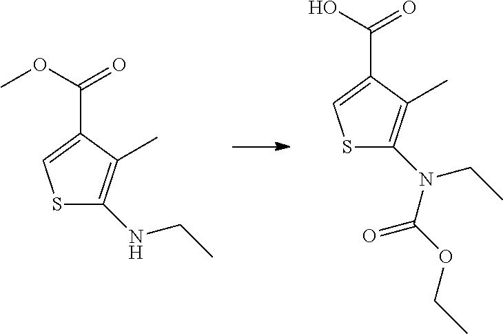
S1C(NCC)=C(C)C(C(=O)OC)=C1.S1C(N(CC)C(OCC)=O)=C(C)C(C(=O)O)=C1
